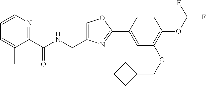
C1=C(CNC(C2=NC=CC=C2C)=O)N=C(C2=CC(OCC3CCC3)=C(OC(F)F)C=C2)O1
